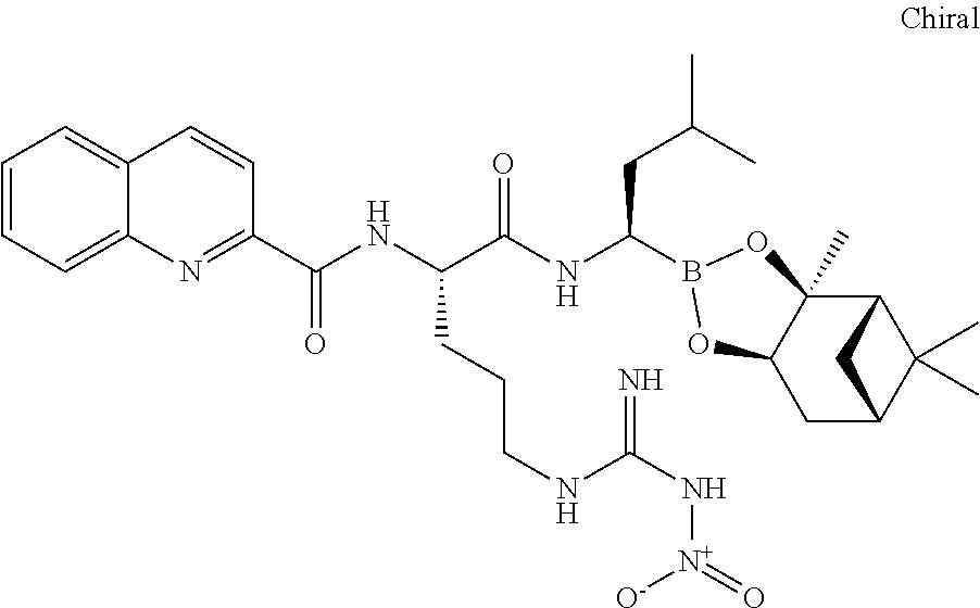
C12C3(C)C(CC(C1(C)C)C2)OB(C(NC(C(NC(=O)C1=NC2=CC=CC=C2C=C1)CCCNC(N[N+](=O)[O-])=N)=O)CC(C)C)O3
